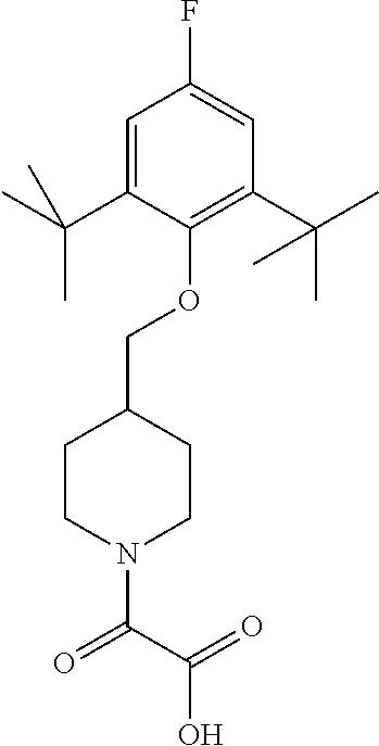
O(C1=C(C(C)(C)C)C=C(F)C=C1C(C)(C)C)CC1CCN(C(C(=O)O)=O)CC1
